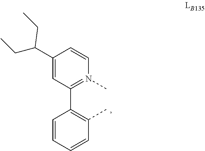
C1=C(C(CC)CC)C=CN(C)=C1C1=C(C)C=CC=C1
